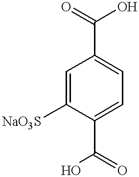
C1=C([NaO3S])C(C(O)=O)=CC=C1C(=O)O
